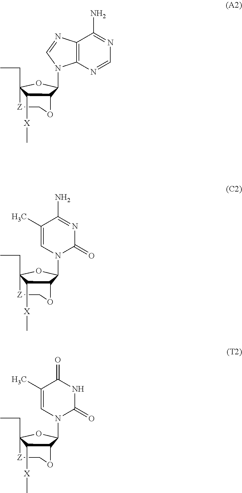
C12C(N3C=C(C)C(N)=NC3=O)OC(CC)([Z]CO1)C2[X]C.C1OC2C(N3C=C(C)C(=O)NC3=O)OC(CC)([Z]1)C2[X]C.C1OC2C(N3C4=C(C(N)=NC=N4)N=C3)OC(CC)([Z]1)C2[X]C
